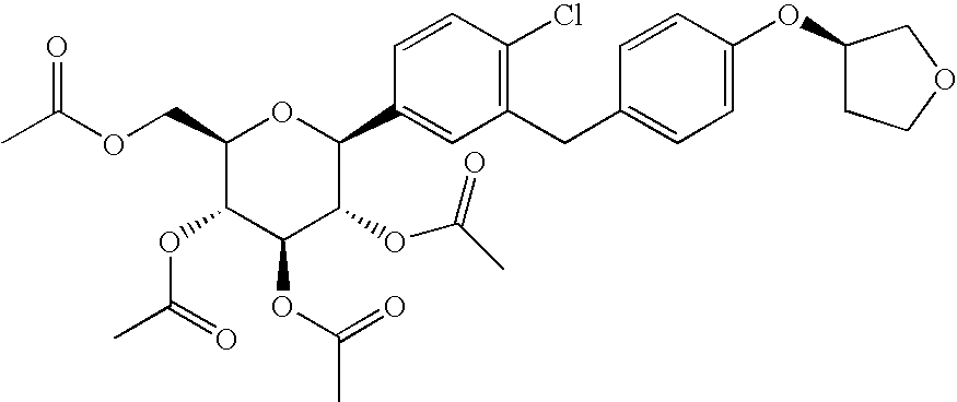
C1(COC(C)=O)C(OC(C)=O)C(OC(C)=O)C(OC(C)=O)C(C2=CC(CC3=CC=C(OC4CCOC4)C=C3)=C(Cl)C=C2)O1
